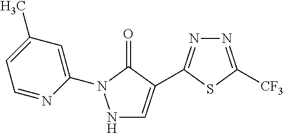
N1C=C(C2=NN=C([CF3])S2)C(=O)N1C1=CC(C)=CC=N1
